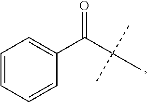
C1=CC=CC(C(C(C)(C)C)=O)=C1
